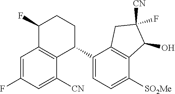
C1=C(F)C=C([CN])C2=C1C(F)CCC2C1=CC=C([SO2Me])C2=C1CC(F)([CN])C2O
